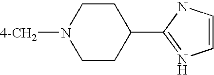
C1CN([4-CH2])CCC1C1=NC=CN1
